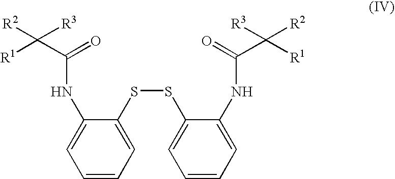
C1=CC=C(SSC2=CC=CC=C2NC(C([R3])([R1])[R2])=O)C(NC(C([R3])([R1])[R2])=O)=C1
